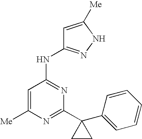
N(C1=NC(C2(C3=CC=CC=C3)CC2)=NC([Me])=C1)C1=NNC([Me])=C1
